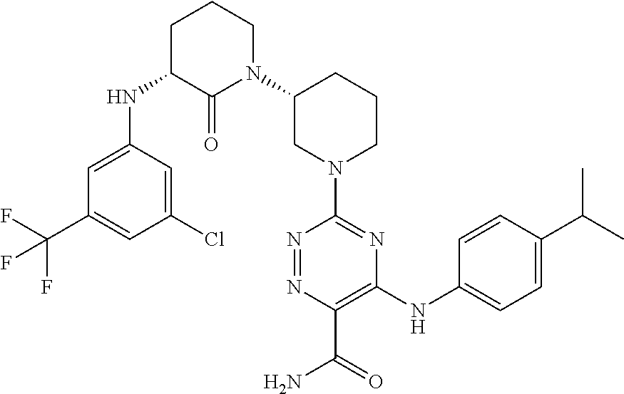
N1=NC(C(=O)N)=C(NC2=CC=C(C(C)C)C=C2)N=C1N1CCCC(N2CCCC(NC3=CC(C(F)(F)F)=CC(Cl)=C3)C2=O)C1
